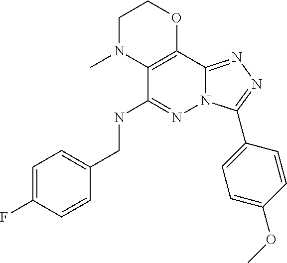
C1N(C)C2=C(OC1)C1=NN=C(C3=CC=C(OC)C=C3)N1N=C2NCC1=CC=C(F)C=C1
